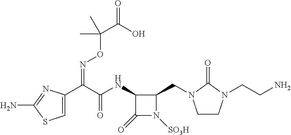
C1=C(C(C(NC2C(=O)N([SO3H])C2CN2CCN(CCN)C2=O)=O)=NOC(C(=O)O)(C)C)N=C(N)S1
